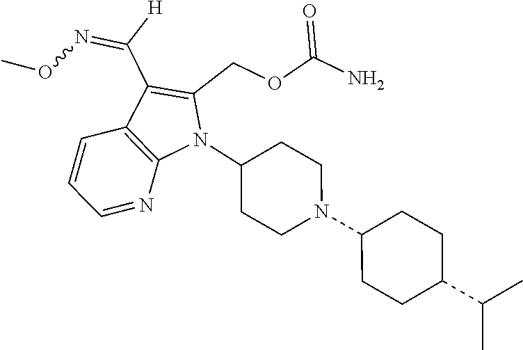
N1(C2CCN(C3CCC(C(C)C)CC3)CC2)C(COC(N)=O)=C(C([H])=NOC)C2=C1N=CC=C2
